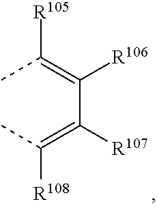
CC(=C(C(=C(C)[R108])[R107])[R106])[R105]
